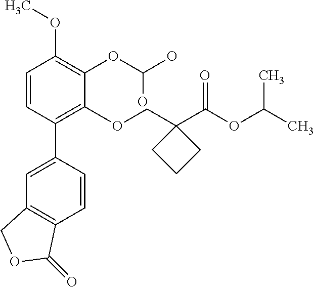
C1=CC(C2=CC3=C(C=C2)C(=O)OC3)=C(OCC2(C(OC(C)C)=O)CCC2)C(OC(O)O)=C1OC
